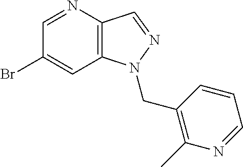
C1(Br)=CC2=C(C=NN2CC2=C(C)N=CC=C2)N=C1
